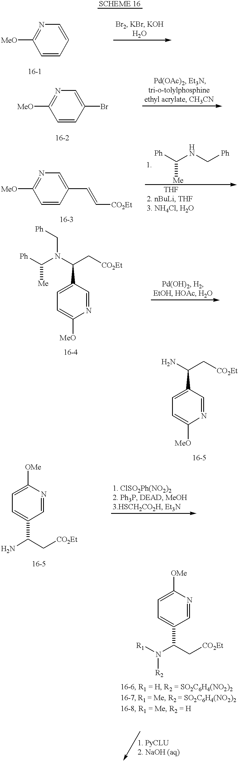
[MeO]C1=NC=CC=C1.[MeO]C1=NC=C(Br)C=C1.[MeO]C1=NC=C(C=C[CO2Et])C=C1.[Ph]C(NC[Ph])[Me].[Ph]C(N(C(C[CO2Et])C1=CC=C([MeO])N=C1)C[Ph])[Me].NC(C1=CC=C([MeO])N=C1)C[CO2Et].C1([OMe])=CC=C(C(N)C[CO2Et])C=N1.C1([OMe])=CC=C(C(N([R2])[R1])C[CO2Et])C=N1
